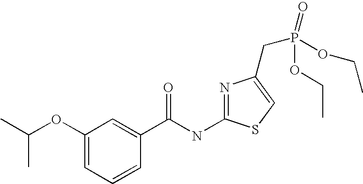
C1(OC(C)C)=CC=CC(C(NC2=NC(CP(=O)(OCC)OCC)=CS2)=O)=C1
